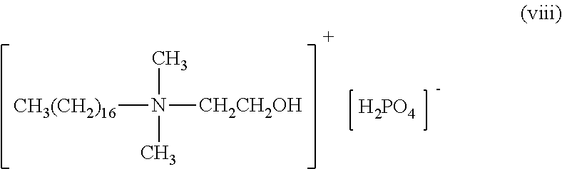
CN(C)([CH2CH2OH])[CH3(CH2)16].[H2PO4]
